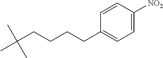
C(CCC1=CC=C([NO2])C=C1)CC(C)(C)C
